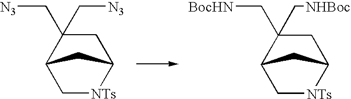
C1C(C[N3])(C[N3])C2C[NTs]C1C2.C1C(C[BocHN])(C[NHBoc])C2C[NTs]C1C2
